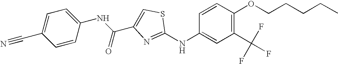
C1=CC(OCCCCC)=C(C(F)(F)F)C=C1NC1=NC(C(NC2=CC=C(C#N)C=C2)=O)=CS1
